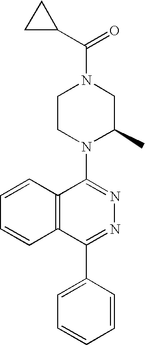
C(C1CC1)(N1CCN(C2=NN=C(C3=CC=CC=C3)C3=C2C=CC=C3)C(C)C1)=O
